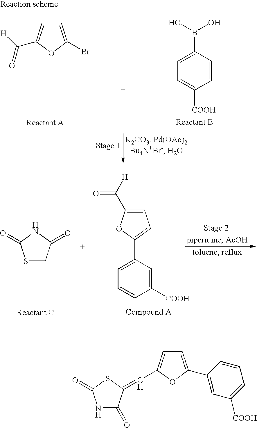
C1=C(Br)OC(C([H])=O)=C1.C1=CC(B(O)O)=CC=C1[COOH].S1CC(=O)NC1=O.C1=C(C([H])=O)OC(C2=CC=CC([COOH])=C2)=C1.N1C(=O)C(=CC2=CC=C(C3=CC([COOH])=CC=C3)O2)SC1=O
